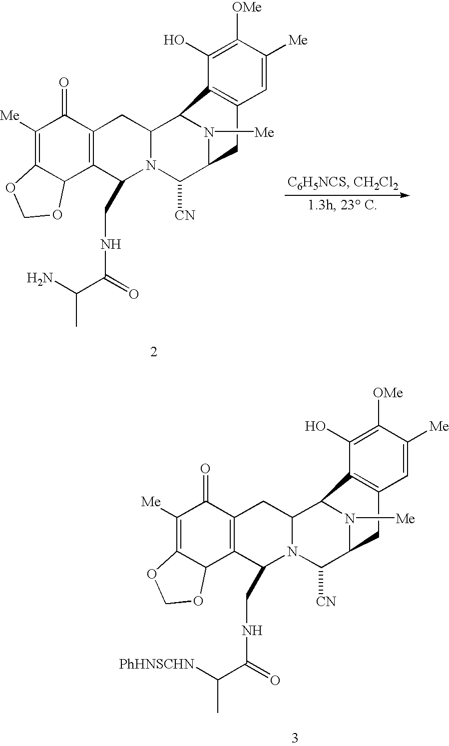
C1([Me])=C2C(C3=C(C1=O)CC1N(C3CNC(=O)C(N)C)C([CN])C3N([Me])C1C1=C(C3)C=C([Me])C([OMe])=C1O)OCO2.C1([Me])=C2C(C3=C(C1=O)CC1N(C3CNC(=O)C([PhHNSCHN])C)C([CN])C3N([Me])C1C1=C(C3)C=C([Me])C([OMe])=C1O)OCO2
